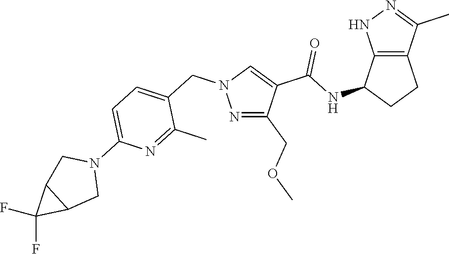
N1=C(COC)C(C(NC2CCC3=C2NN=C3C)=O)=CN1CC1=CC=C(N2CC3C(C2)C3(F)F)N=C1C
